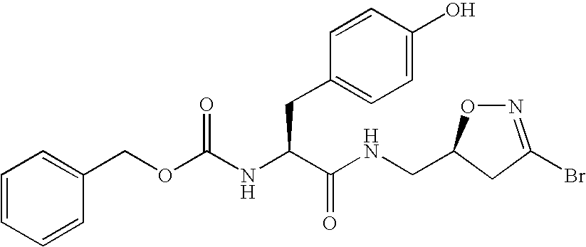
C1=CC=CC(COC(NC(C(NCC2ON=C(Br)C2)=O)CC2=CC=C(O)C=C2)=O)=C1
